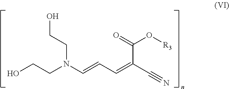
OCCN(CCO)C=CC=C(C#N)C(O[R3])=O
